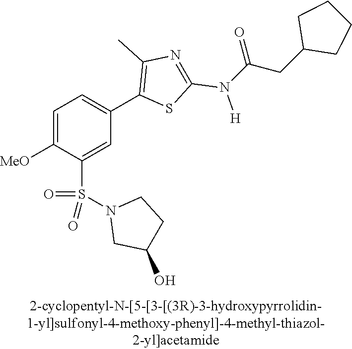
C1=C([MeO])C(S(N2CC(O)CC2)(=O)=O)=CC(C2=C(C)N=C(N([H])C(CC3CCCC3)=O)S2)=C1
